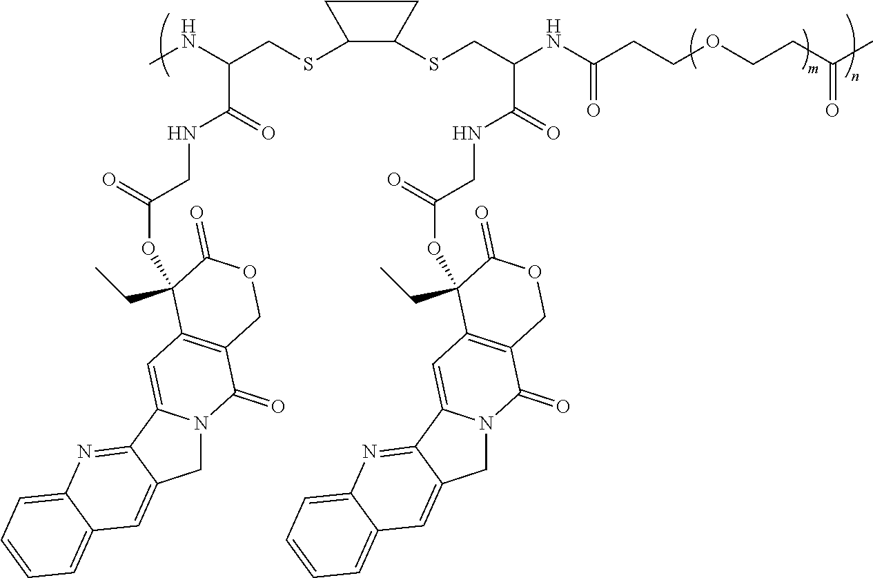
CNC(CSC1C(SCC(NC(CCOCCC(C)=O)=O)C(=O)NCC(=O)OC2(CC)C3=C(C(=O)N4CC5=CC6=CC=CC=C6N=C5C4=C3)COC2=O)CC1)C(=O)NCC(=O)OC1(CC)C2=C(C(=O)N3CC4=CC5=CC=CC=C5N=C4C3=C2)COC1=O
